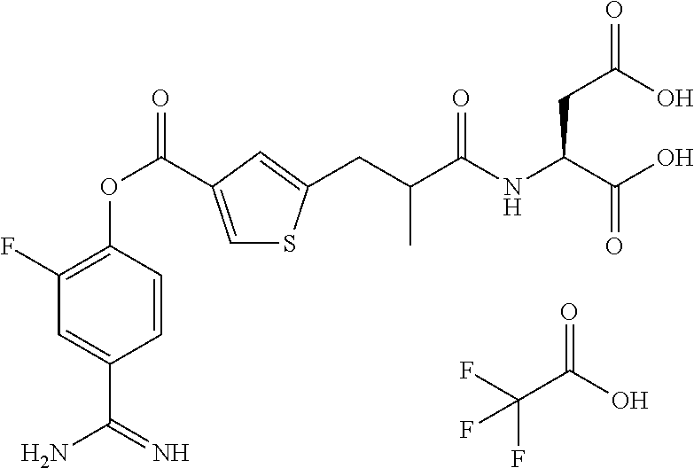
FC(C(O)=O)(F)F.C1=C(C(OC2=C(F)C=C(C(=N)N)C=C2)=O)C=C(CC(C(NC(C(O)=O)CC(=O)O)=O)C)S1
